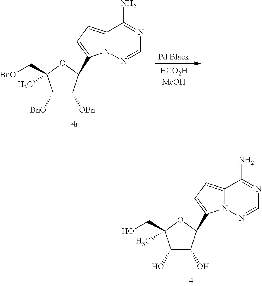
OC1C(O)C(C2=CC=C3N2N=CN=C3N)OC1(CO)C.[BnO]C1C([OBn])C(C2=CC=C3N2N=CN=C3N)OC1(C[BnO])C
